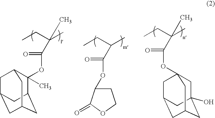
O(C(=O)C(C)(CC)C)C1(C)C2CC3CC(CC1C3)C2.C1C(OC(=O)C(C)CC)C(=O)OC1.O(C(=O)C(C)(CC)C)C12CC3(O)CC(CC(C1)C3)C2
